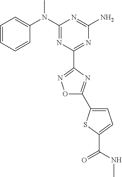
C1=CC=CC(N(C2=NC(C3=NOC(C4=CC=C(C(NC)=O)S4)=N3)=NC(N)=N2)C)=C1
